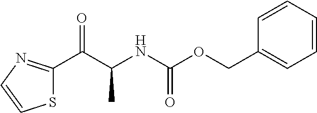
S1C(C(C(NC(OCC2=CC=CC=C2)=O)C)=O)=NC=C1
